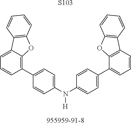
[S103].C1(N(C2=CC=C(C3=CC=CC4=C3OC3=C4C=CC=C3)C=C2)[H])=CC=C(C2=C3C(=CC=C2)C2=C(O3)C=CC=C2)C=C1
